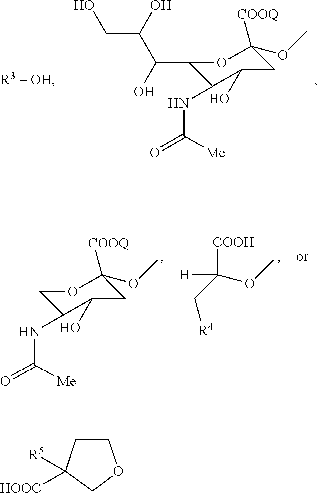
C1(C(C(O)CO)O)C(NC(=O)[Me])C(O)CC([COOQ])(OC)O1.C1C(NC(=O)[Me])C(O)CC([COOQ])(OC)O1.C(C([COOH])(OC)[H])[R4].C1CC([HOOC])([R5])CO1
